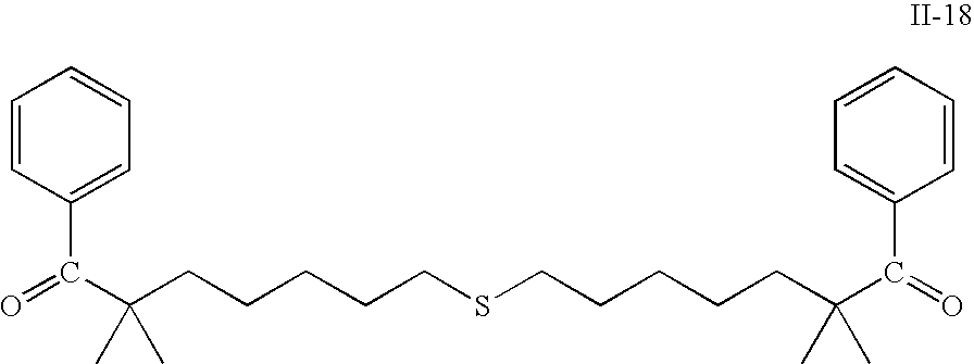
C(CCCCCSCCCCCC(C(C1=CC=CC=C1)=O)(C)C)(C(=O)C1=CC=CC=C1)(C)C
